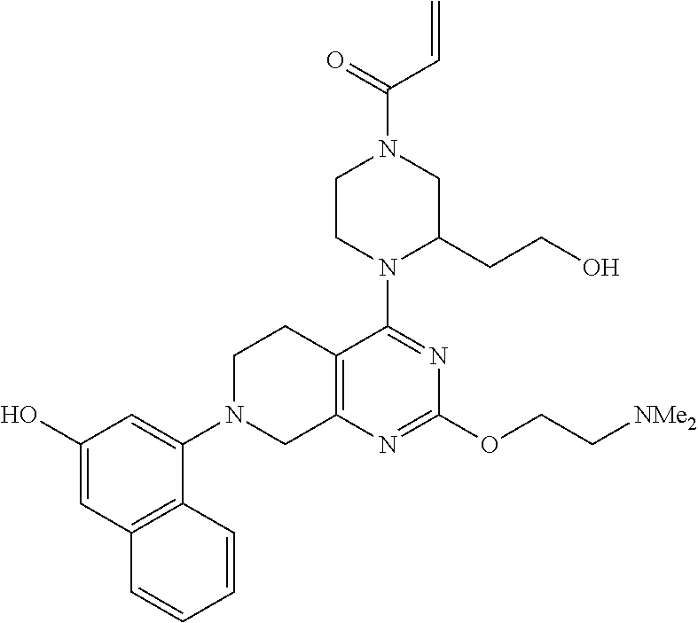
C12=C(N=C(OCC[NMe2])N=C1N1CCN(C(=O)C=C)CC1CCO)CN(C1=CC(O)=CC3=C1C=CC=C3)CC2
